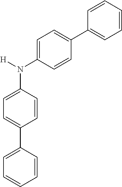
C1=C(N([H])C2=CC=C(C3=CC=CC=C3)C=C2)C=CC(C2=CC=CC=C2)=C1
